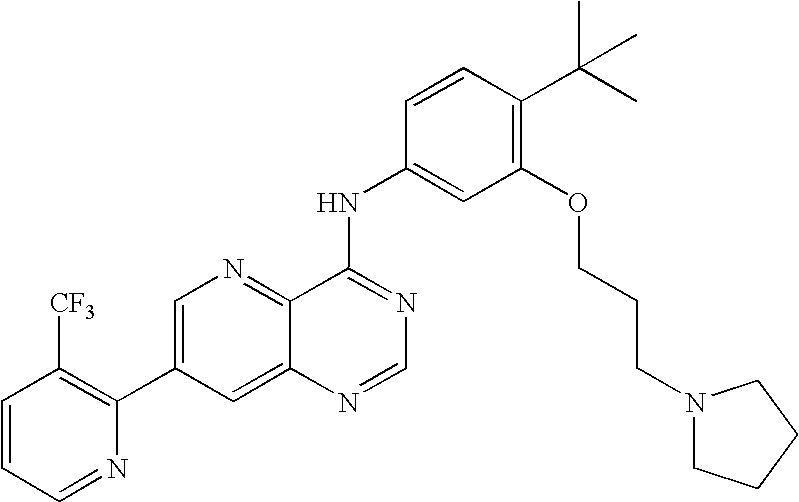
C1=CC=NC(C2=CN=C3C(=C2)N=CN=C3NC2=CC(OCCCN3CCCC3)=C(C(C)(C)C)C=C2)=C1[CF3]
